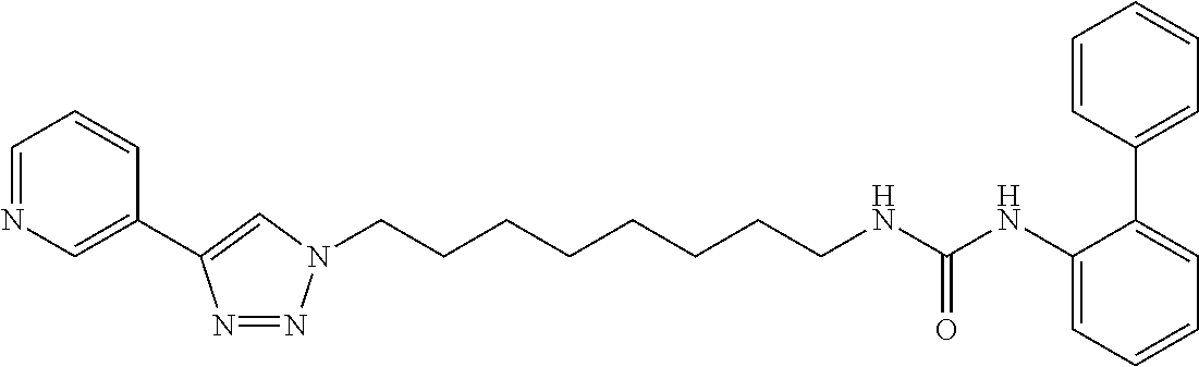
C(CCCCCCCN1N=NC(C2=CN=CC=C2)=C1)NC(NC1=CC=CC=C1C1=CC=CC=C1)=O
